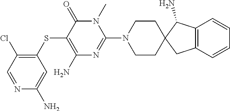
C12=C(C=CC=C1)CC1(C2N)CCN(C2=NC(N)=C(SC3=C(Cl)C=NC(N)=C3)C(=O)N2C)CC1
